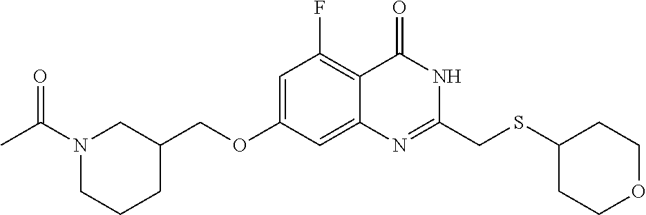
C1=C(OCC2CN(C(C)=O)CCC2)C=C2C(=C1F)C(=O)NC(CSC1CCOCC1)=N2
